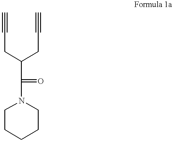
N1(C(=O)C(CC#C)CC#C)CCCCC1
